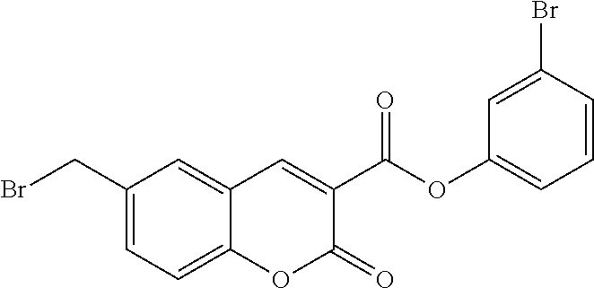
C1(CBr)=CC=C2C(=C1)C=C(C(OC1=CC=CC(Br)=C1)=O)C(=O)O2
